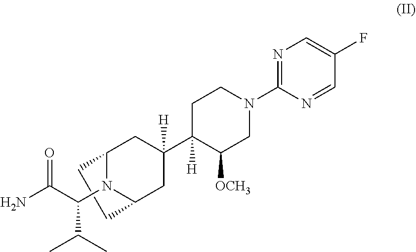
C1CC2N(C(C(N)=O)C(C)C)C1CC(C1([H])C([OCH3])CN(C3=NC=C(F)C=N3)CC1)([H])C2
